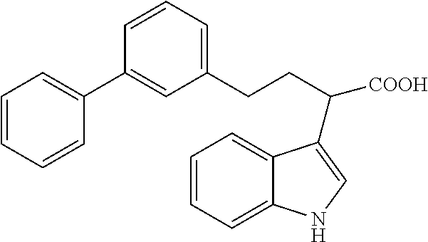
C(C([COOH])C1=CNC2=CC=CC=C21)CC1=CC=CC(C2=CC=CC=C2)=C1
